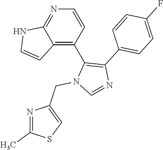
N1=C2C(=C(C3=C(C4=CC=C(F)C=C4)N=CN3CC3=CSC(C)=N3)C=C1)C=CN2
